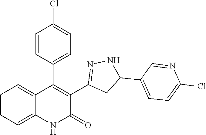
C1=CC=C2C(=C1)C(C1=CC=C(Cl)C=C1)=C(C1=NNC(C3=CC=C(Cl)N=C3)C1)C(=O)N2
